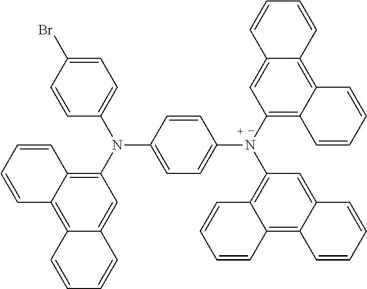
C1=CC=CC2=C(N(C3=CC=C(Br)C=C3)C3=CC=C(N(C4=C5C(=C6C(=C4)C=CC=C6)C=CC=C5)C4=C5C(=C6C(=C4)C=CC=C6)C=CC=C5)C=C3)C=C3C(=C12)C=CC=C3
